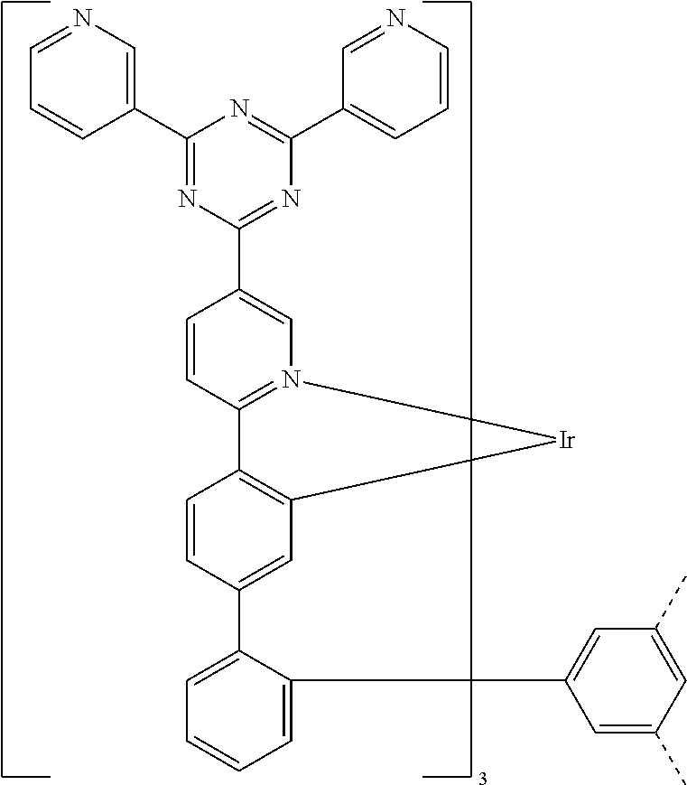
C1=C(C2=CC3=C(C=C2)C2=N(C=C(C4=NC(C5=CC=CN=C5)=NC(C5=CN=CC=C5)=N4)C=C2)[Ir]3)C(C2=CC(C)=CC(C)=C2)=CC=C1
